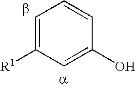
C1=C([R1])C=C(O)C=C1
